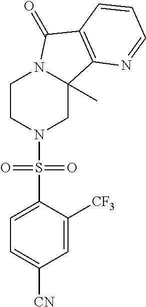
C1CN(S(C2=CC=C([CN])C=C2[CF3])(=O)=O)CC2(C)N1C(=O)C1=C2N=CC=C1
